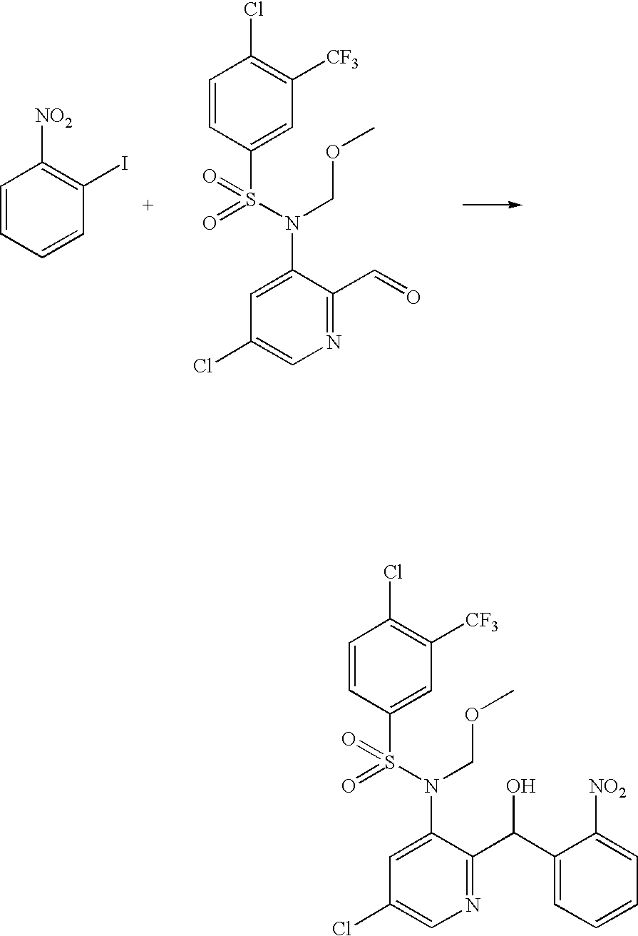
C1=CC=CC(I)=C1[NO2].C1=CC(S(N(COC)C2=CC(Cl)=CN=C2C=O)(=O)=O)=CC([CF3])=C1Cl.C1=CC(S(N(COC)C2=CC(Cl)=CN=C2C(C2=CC=CC=C2[NO2])O)(=O)=O)=CC([CF3])=C1Cl
